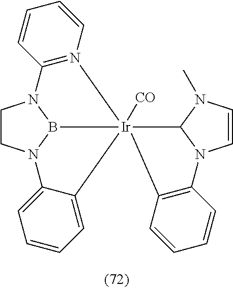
C1CN2B3N1C1=N([Ir]34([CO])(C3=CC=CC=C23)C2N(C)C=CN2C2=C4C=CC=C2)C=CC=C1
